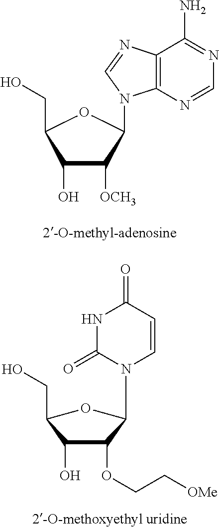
C1([OCH3])C(O)C(CO)OC1N1C2=C(N=C1)C(N)=NC=N2.C1(OCC[OMe])C(O)C(CO)OC1N1C=CC(=O)NC1=O
